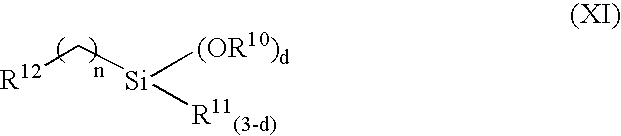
[R12]C[Si]([(OR10)d])[R11(3-d)]
